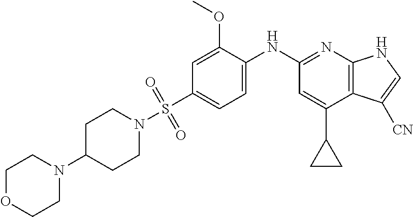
C1C(N2CCOCC2)CCN(S(C2=CC=C(NC3=NC4=C(C(C5CC5)=C3)C([CN])=CN4)C(OC)=C2)(=O)=O)C1
